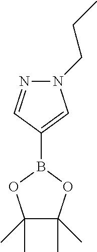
C1(B2OC(C)(C)C(C)(C)O2)=CN(CCC)N=C1
